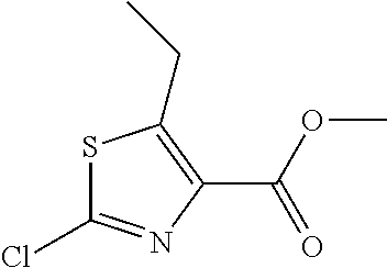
S1C(Cl)=NC(C(OC)=O)=C1CC
